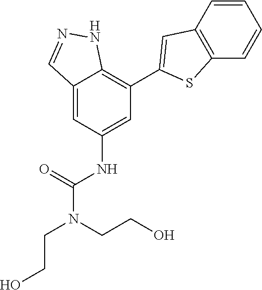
C12=CC(NC(=O)N(CCO)CCO)=CC(C3=CC4=C(S3)C=CC=C4)=C1NN=C2
